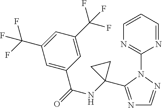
C1(N2C(C3(NC(=O)C4=CC(C(F)(F)F)=CC(C(F)(F)F)=C4)CC3)=NC=N2)=NC=CC=N1
